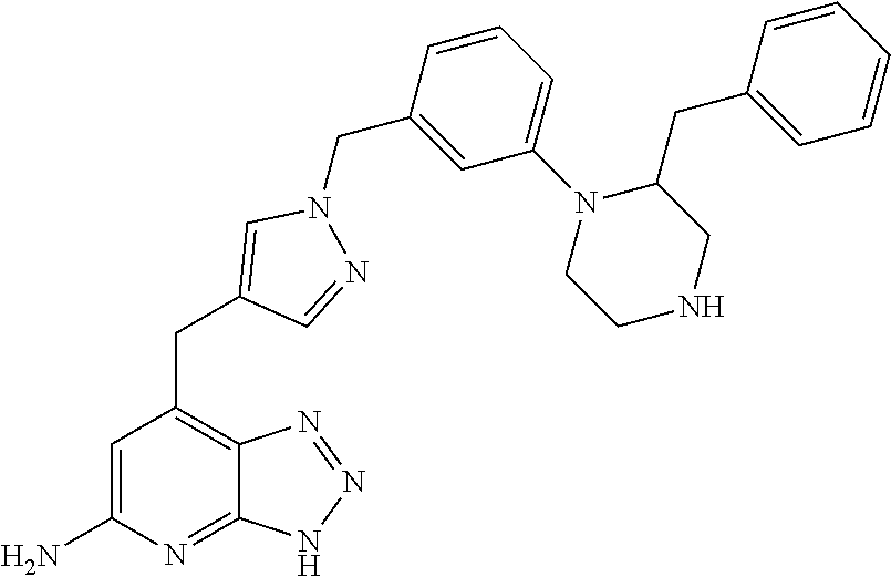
C1=C(N)N=C2C(=C1CC1=CN(CC3=CC(N4CCNCC4CC4=CC=CC=C4)=CC=C3)N=C1)N=NN2
